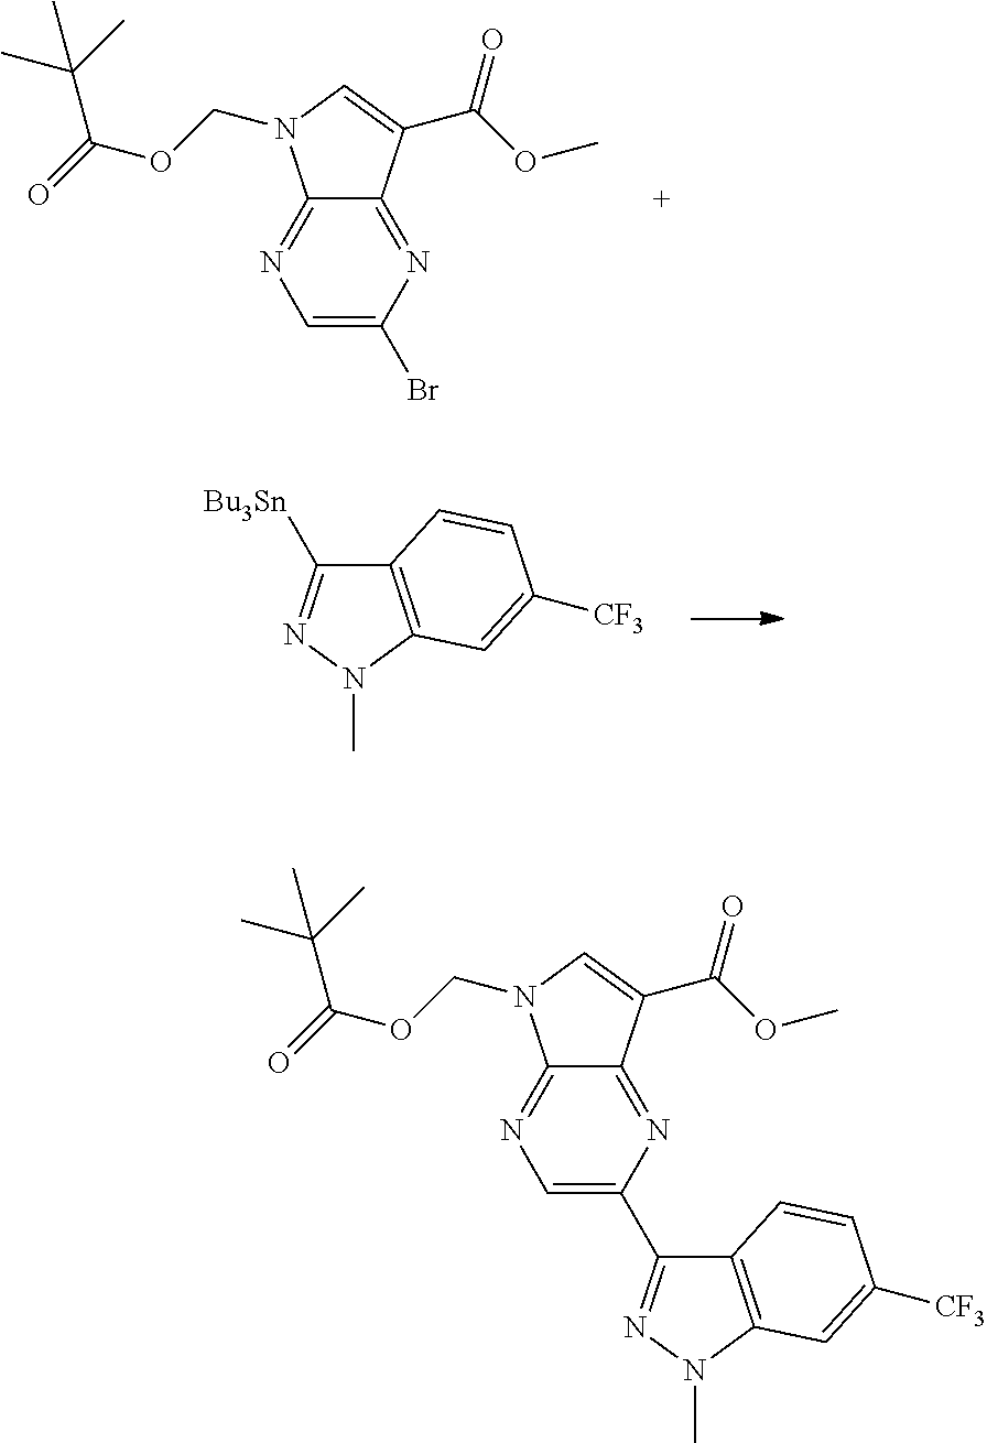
C1=C(Br)N=C2C(=N1)N(COC(=O)C(C)(C)C)C=C2C(OC)=O.C12=C(N(C)N=C1[Bu3Sn])C=C([CF3])C=C2.C1=C(C2=NN(C)C3=C2C=CC([CF3])=C3)N=C2C(=N1)N(COC(=O)C(C)(C)C)C=C2C(OC)=O
